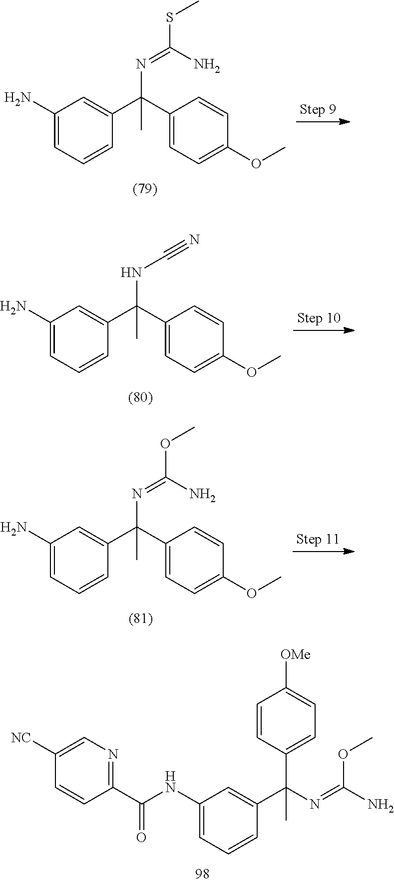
C1(C(C2=CC(N)=CC=C2)(N=C(N)SC)C)=CC=C(OC)C=C1.C1(C(C2=CC(N)=CC=C2)(NC#N)C)=CC=C(OC)C=C1.C1(C(C2=CC(N)=CC=C2)(N=C(N)OC)C)=CC=C(OC)C=C1.C1([NC])=CN=C(C(NC2=CC=CC(C(N=C(N)OC)(C)C3=CC=C([OMe])C=C3)=C2)=O)C=C1
